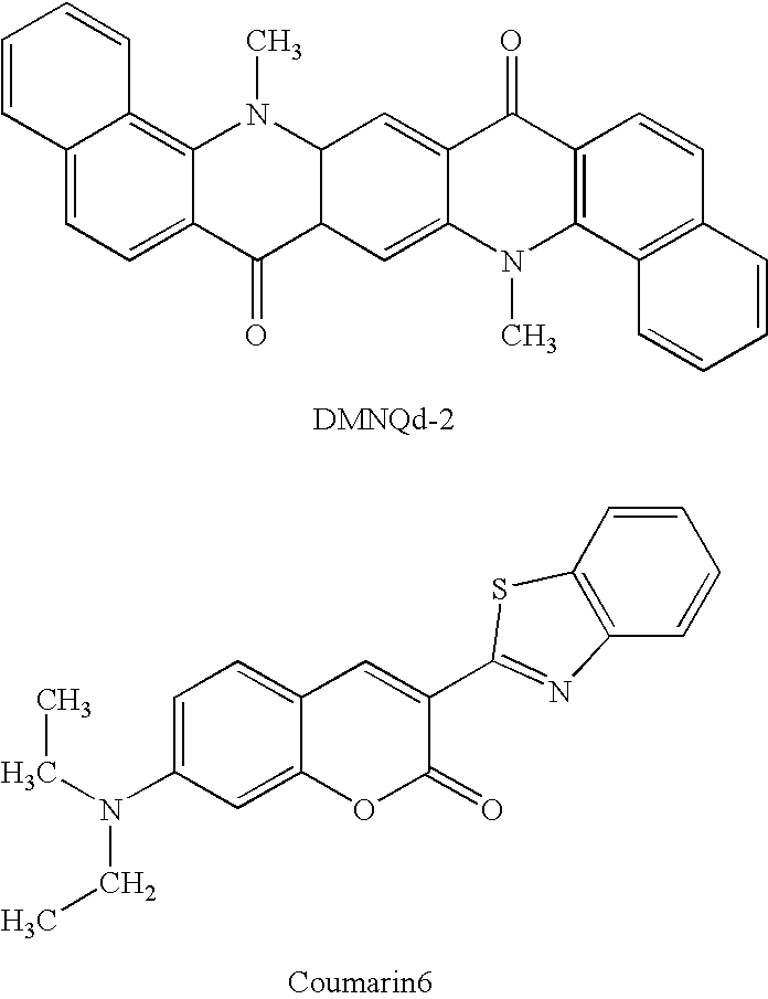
C12=CC=C3C(=C1C=CC=C2)N(C)C1C(C3=O)C=C2C(=C1)C(=O)C1=C(N2C)C2=C(C=C1)C=CC=C2.C1=C(N(CC)CC)C=C2C(=C1)C=C(C1=NC3=C(C=CC=C3)S1)C(=O)O2
